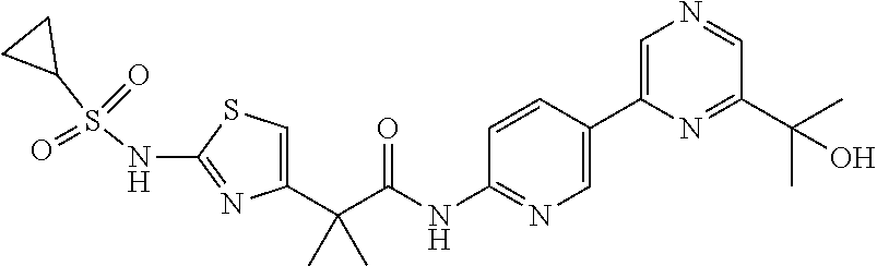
C1=C(C(C(NC2=NC=C(C3=CN=CC(C(C)(O)C)=N3)C=C2)=O)(C)C)N=C(NS(C2CC2)(=O)=O)S1
